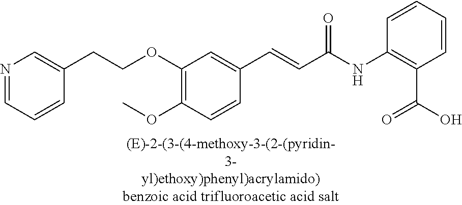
C1(OCCC2=CN=CC=C2)=C(OC)C=CC(C=CC(=O)NC2=C(C(=O)O)C=CC=C2)=C1
